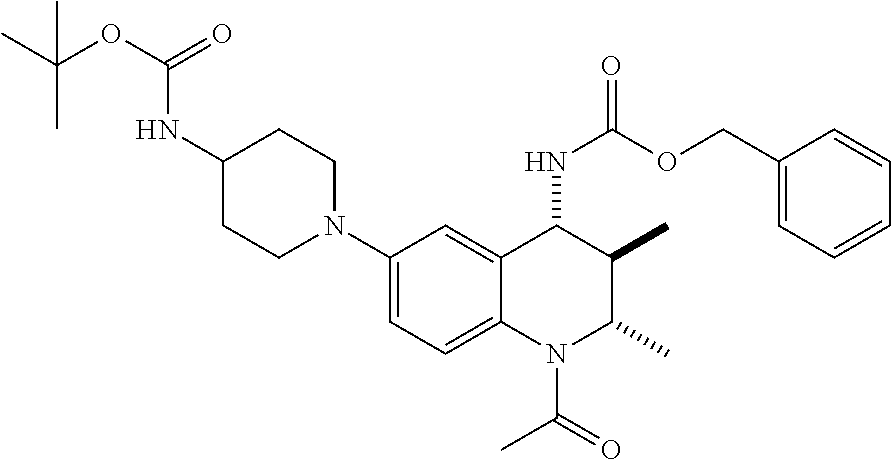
C1(N2CCC(NC(OC(C)(C)C)=O)CC2)=CC=C2C(=C1)C(NC(=O)OCC1=CC=CC=C1)C(C)C(C)N2C(=O)C
